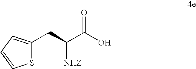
C(C([NHZ])C(O)=O)C1=CC=CS1
